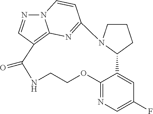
N12N=CC3=C1N=C(C=C2)N1CCCC1C1=CC(F)=CN=C1OCCNC3=O
